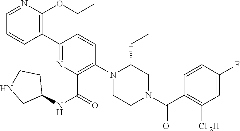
C1(C2=C(OCC)N=CC=C2)=NC(C(NC2CCNC2)=O)=C(N2CCN(C(C3=C([CF2H])C=C(F)C=C3)=O)CC2CC)C=C1
